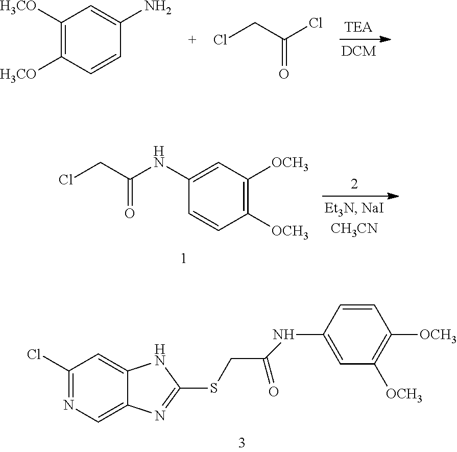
C1(Cl)=NC=C2C(=C1)NC(SCC(=O)NC1=CC([OCH3])=C([OCH3])C=C1)=N2.C1([H3CO])=C([H3CO])C=CC(N)=C1.ClCC(Cl)=O.C1([OCH3])=C([OCH3])C=CC(NC(CCl)=O)=C1
